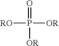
[RO]P(=O)([OR])[OR]
